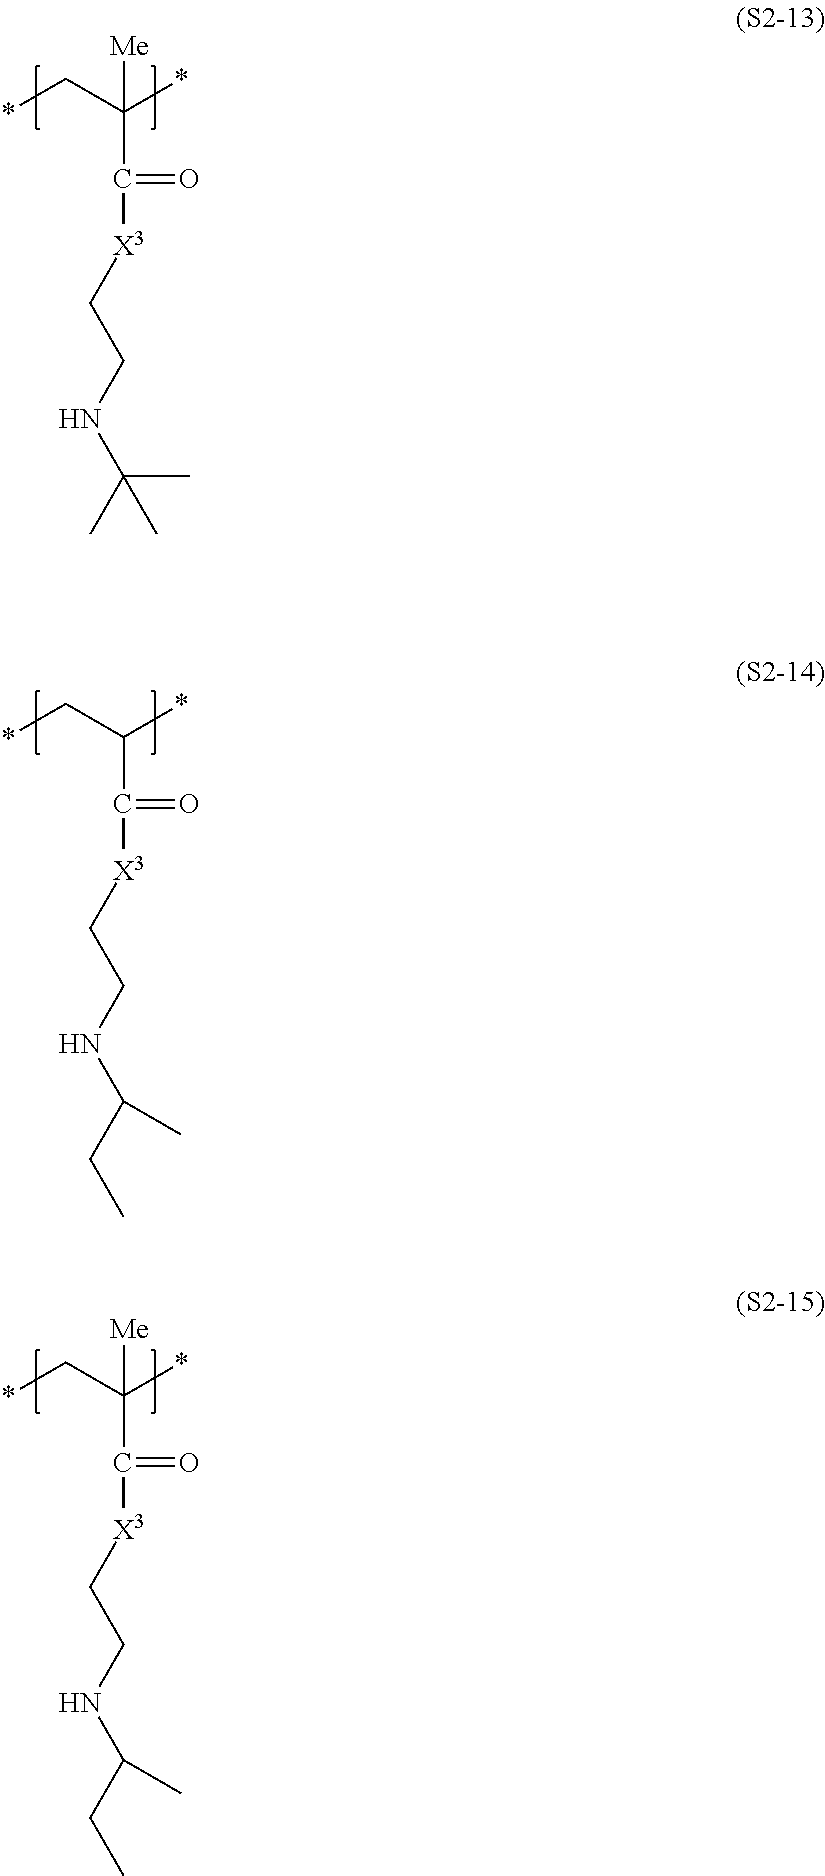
*CC(*)(C([X3]CCNC(C)(C)C)=O)[Me].*CC(*)C([X3]CCNC(CC)C)=O.*CC(*)(C([X3]CCNC(CC)C)=O)[Me]
